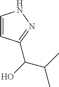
C1=CC(C(O)C(C)C)=NN1
